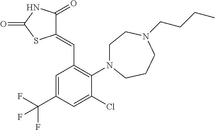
C1(=CC2=C(N3CCN(CCCC)CCC3)C(Cl)=CC(C(F)(F)F)=C2)C(=O)NC(=O)S1
